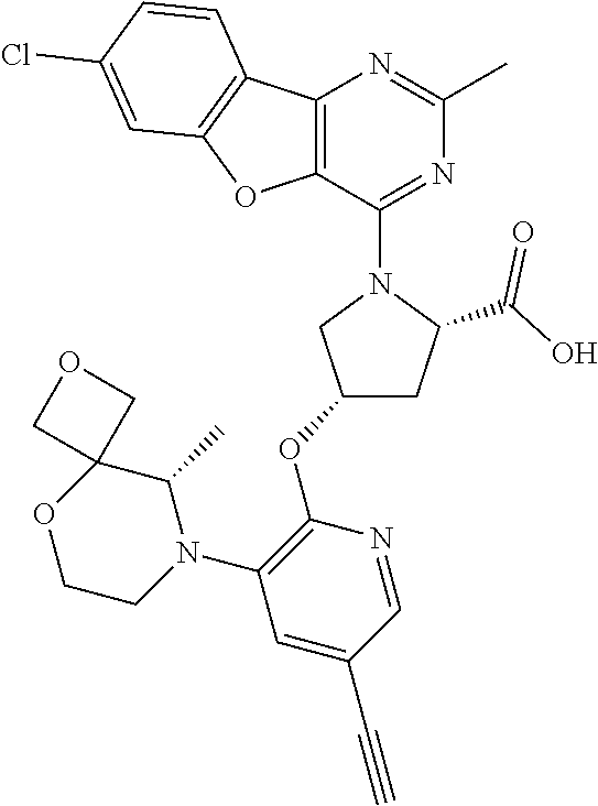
C12=C(C(N3CC(OC4=C(N5C(C)C6(OCC5)COC6)C=C(C#C)C=N4)CC3C(O)=O)=NC(C)=N1)OC1=C2C=CC(Cl)=C1
